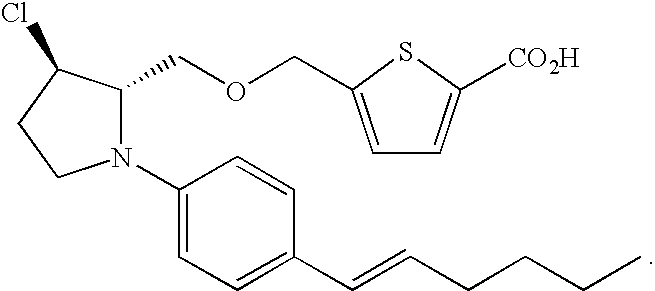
N1(C2=CC=C(C=CCCCC)C=C2)C(COCC2=CC=C([CO2H])S2)C(Cl)CC1
